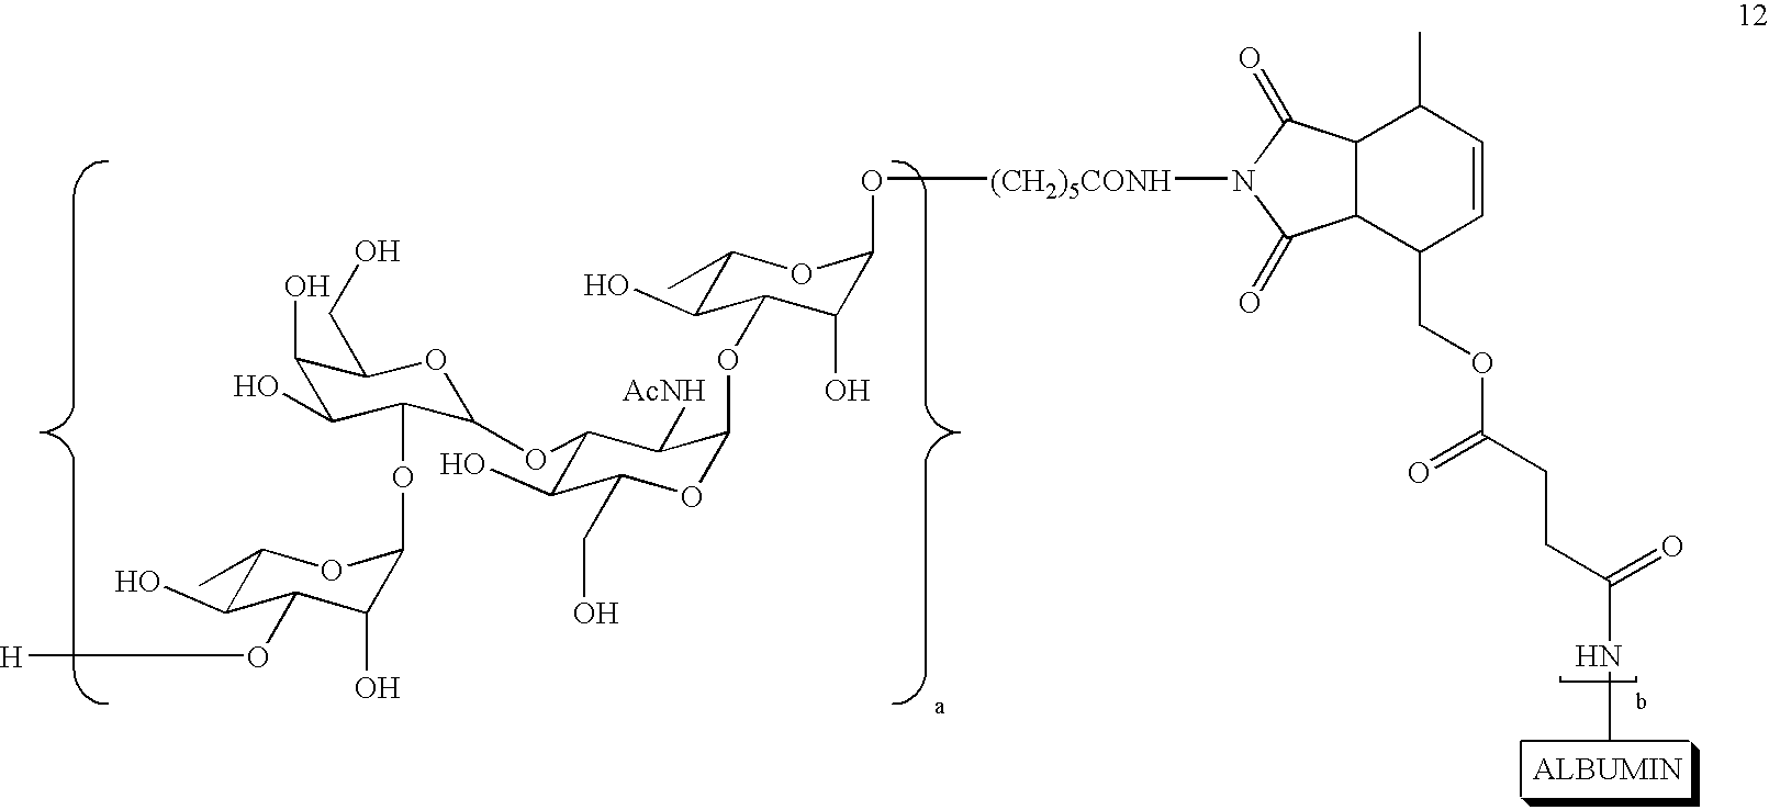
C1(C)C(O)C(OC2OC(CO)C(O)C(OC3OC(CO)C(O)C(O)C3OC3C(O)C(O[H])C(O)C(C)O3)C2[AcNH])C(O)C(O[(CH2)5CONH]N2C(=O)C3C(C2=O)C(C)C=CC3COC(CCC(NC)=O)=O)O1
